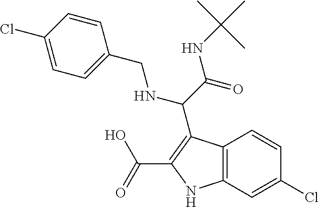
C12=C(NC(C(=O)O)=C1C(C(NC(C)(C)C)=O)NCC1=CC=C(Cl)C=C1)C=C(Cl)C=C2
